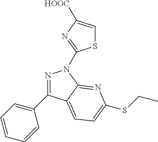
N1=C(C2=CC=CC=C2)C2=CC=C(SCC)N=C2N1C1=NC([HOOC])=CS1
